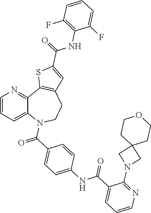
C1=CC=C2C(=N1)C1=C(CCN2C(=O)C2=CC=C(NC(=O)C3=CC=CN=C3N3CC4(C3)CCOCC4)C=C2)C=C(C(=O)NC2=C(F)C=CC=C2F)S1
